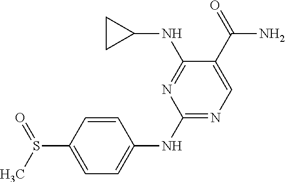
C1(NC2=CC=C(S(C)=O)C=C2)=NC=C(C(=O)N)C(NC2CC2)=N1
